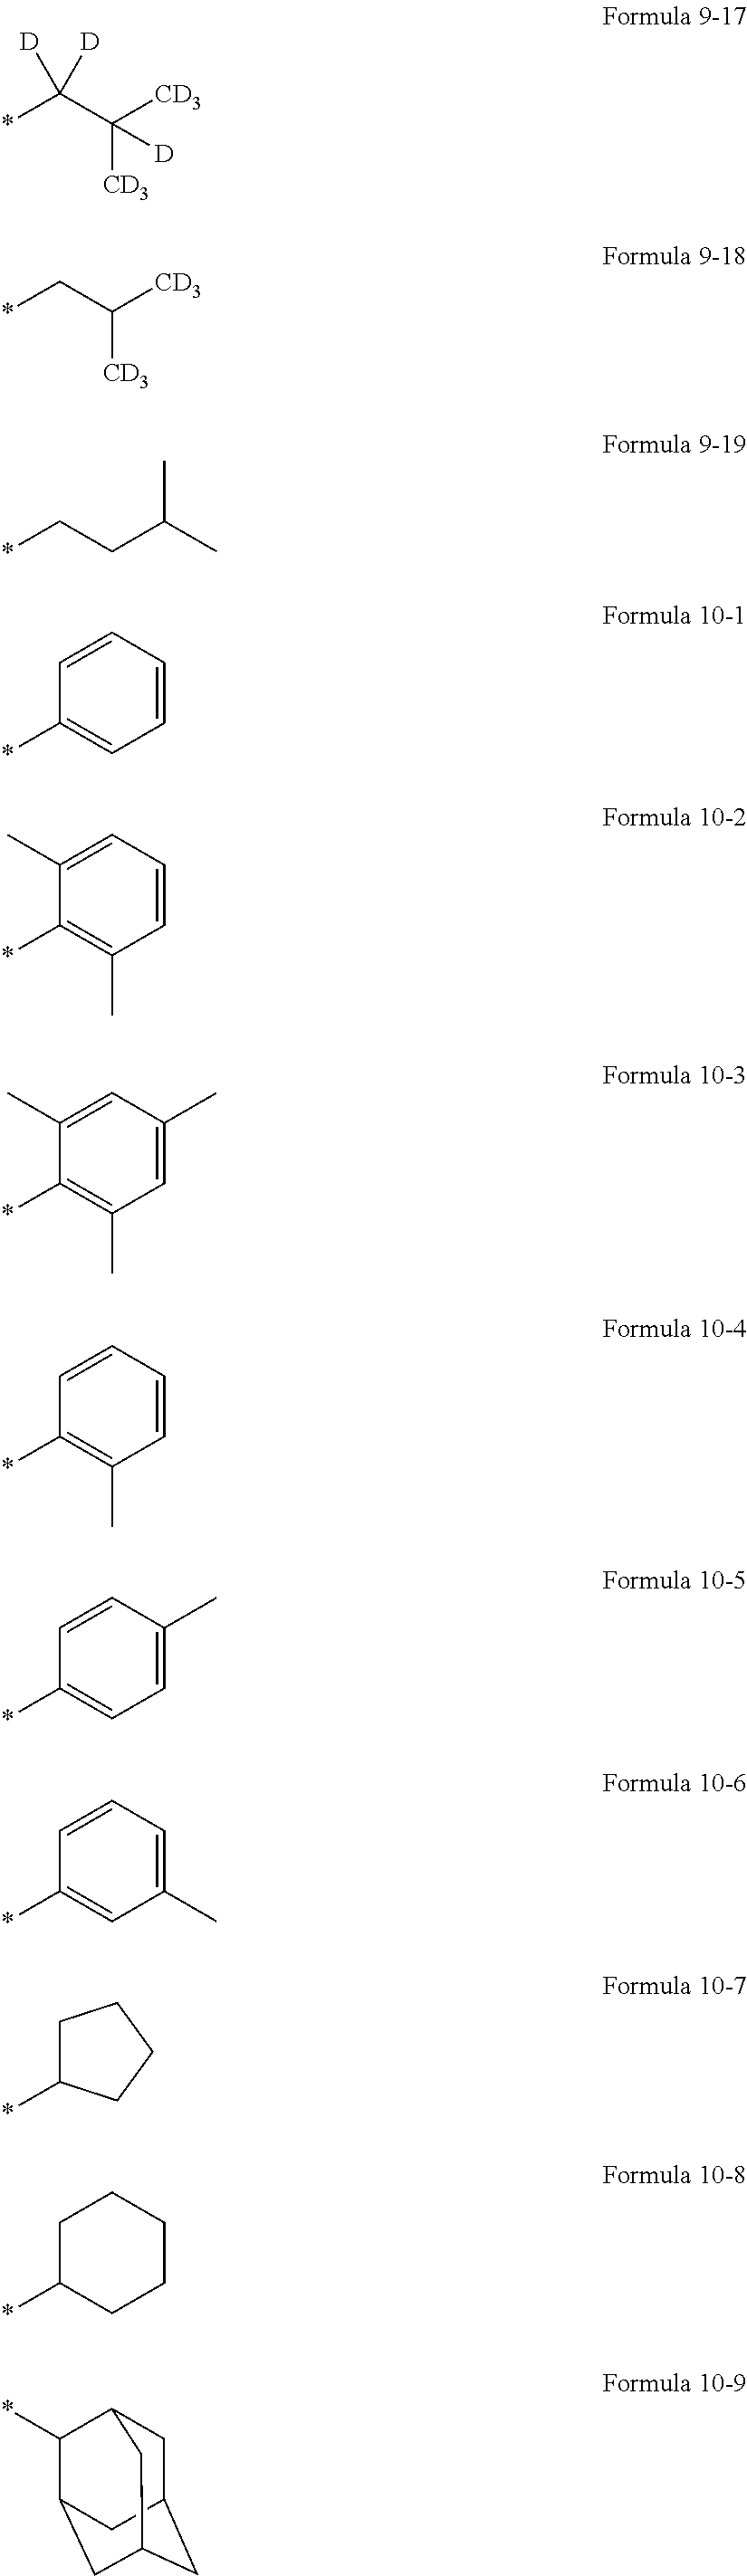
*C(C([CD3])([CD3])[D])([D])[D].*CC([CD3])[CD3].*CCC(C)C.C1=CC=CC=C1*.C1(C)=CC=CC(C)=C1*.C1(C)=CC(C)=CC(C)=C1*.C1=CC=CC(C)=C1*.C1=CC(C)=CC=C1*.C1=CC=C(C)C=C1*.C1C(*)CCC1.C1C(*)CCCC1.C1C2CC3CC(C(*)C1C3)C2
